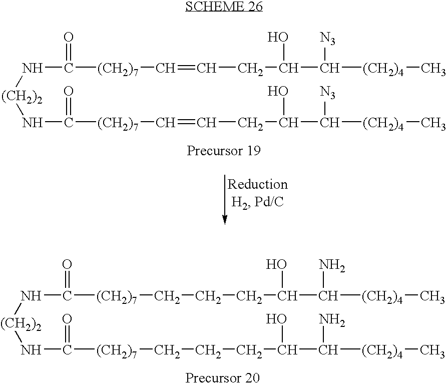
[(CH2)2](NC([(CH2)7]C=CCC(C([(CH2)4]C)[N3])O)=O)NC([(CH2)7]C=CCC(C([(CH2)4]C)[N3])O)=O.[(CH2)2](NC([(CH2)7]CCCC(C([(CH2)4]C)N)O)=O)NC([(CH2)7]CCCC(C([(CH2)4]C)N)O)=O
